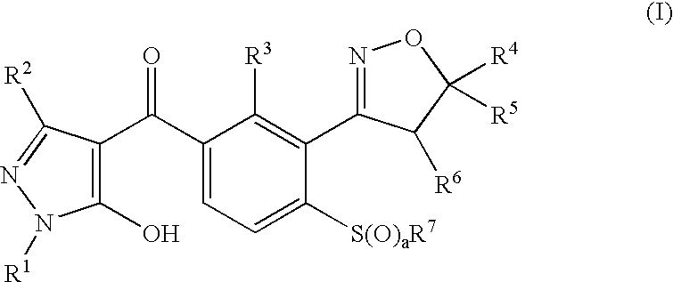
C1(C(C2=CC=C([S(O)aR7])C(C3=NOC([R4])([R5])C3[R6])=C2[R3])=O)=C(O)N([R1])N=C1[R2]
